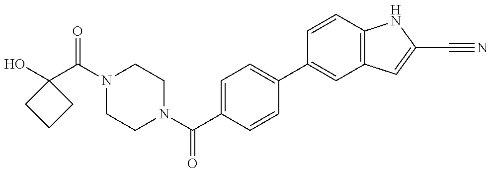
OC1(C(=O)N2CCN(C(=O)C3=CC=C(C4=CC5=C(C=C4)NC(C#N)=C5)C=C3)CC2)CCC1
